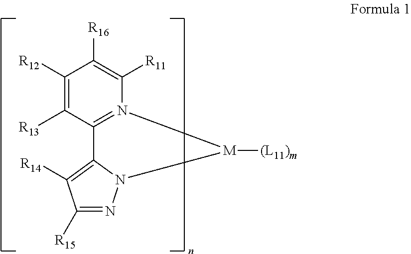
C1([R12])=C([R13])C2=N(C([R11])=C1[R16])[M]([(L11)m])N1C2=C([R14])C([R15])=N1
